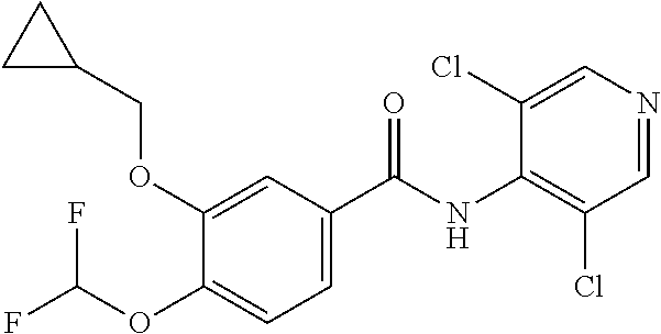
C1=C(C(NC2=C(Cl)C=NC=C2Cl)=O)C=C(OCC2CC2)C(OC(F)F)=C1
